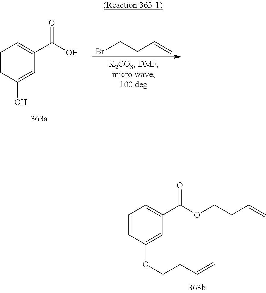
C1=CC(OCCC=C)=CC(C(OCCC=C)=O)=C1.C1=CC(O)=CC(C(O)=O)=C1.BrCCC=C
